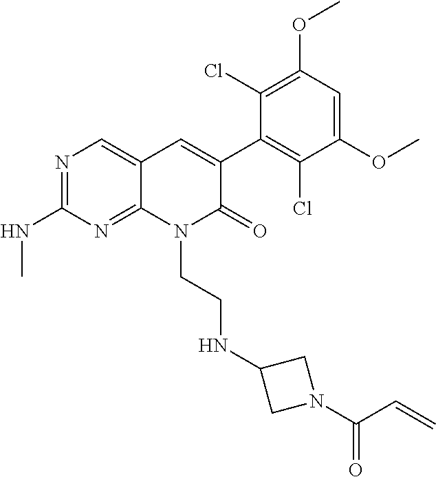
C1(NC)=NC=C2C(=N1)N(CCNC1CN(C(C=C)=O)C1)C(=O)C(C1=C(Cl)C(OC)=CC(OC)=C1Cl)=C2
